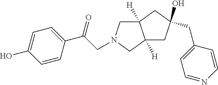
C12([H])CN(CC(C3=CC=C(O)C=C3)=O)CC1([H])CC(O)(CC1=CC=NC=C1)C2
